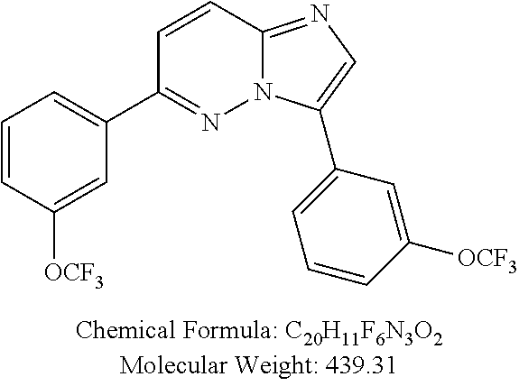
C1=CC([OCF3])=CC(C2=CN=C3N2N=C(C2=CC=CC([OCF3])=C2)C=C3)=C1
